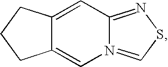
C12=CC3=NSC=N3C=C1CCC2
